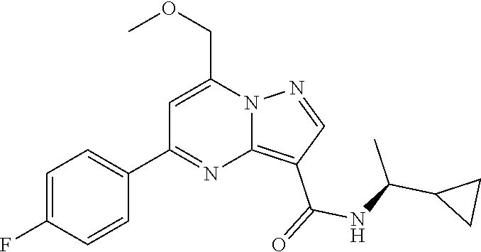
C12=C(C(=O)NC(C3CC3)C)C=NN1C(COC)=CC(C1=CC=C(F)C=C1)=N2
